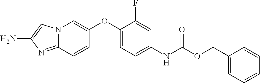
C12=NC(N)=CN1C=C(OC1=CC=C(NC(OCC3=CC=CC=C3)=O)C=C1F)C=C2
